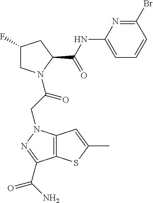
C1(F)CN(C(CN2C3=C(C(C(N)=O)=N2)SC(C)=C3)=O)C(C(NC2=CC=CC(Br)=N2)=O)C1
